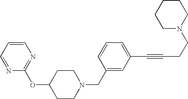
C1=CC=C(C#CCCN2CCCCC2)C=C1CN1CCC(OC2=NC=CC=N2)CC1
